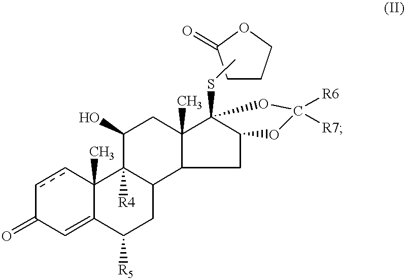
c1cC2(C)C(=CC1=O)C([R5])CC1C2([R4])C(O)CC2(C)C1CC1C2(SC)OC([R6])([R7])O1.C1CCOC1=O
